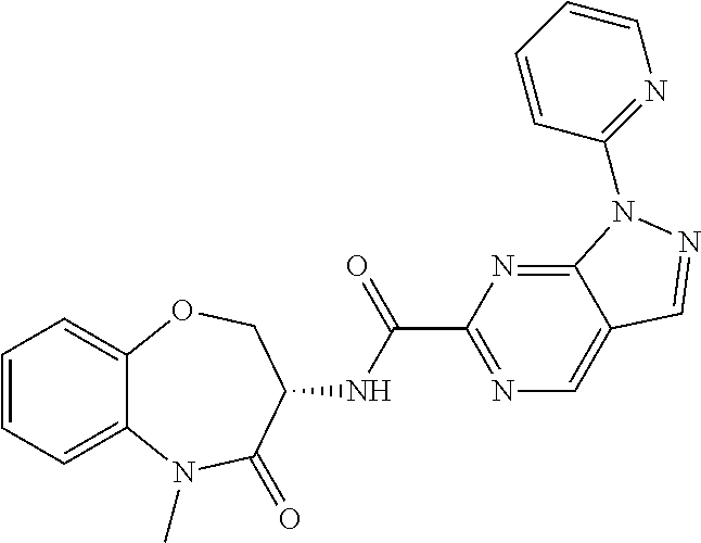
C12=CC=CC=C1OCC(NC(C1=NC=C3C(=N1)N(C1=NC=CC=C1)N=C3)=O)C(=O)N2C
